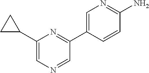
NC1=NC=C(C2=NC(C3CC3)=CN=C2)C=C1
